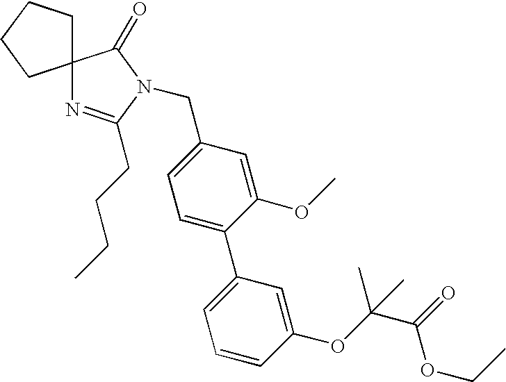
C12(N=C(CCCC)N(CC3=CC=C(C4=CC=CC(OC(C(=O)OCC)(C)C)=C4)C(OC)=C3)C1=O)CCCC2
